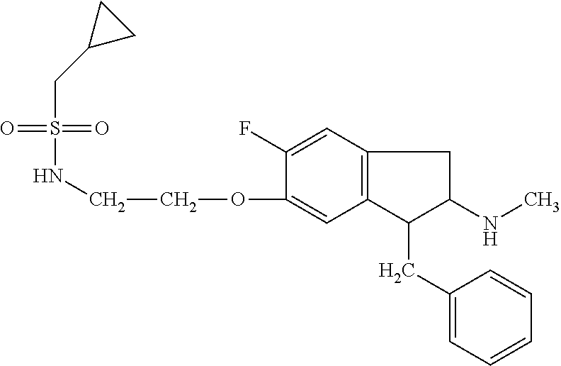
C1(F)=CC2=C(C=C1OCCNS(=O)(=O)CC1CC1)C(CC1=CC=CC=C1)C(NC)C2
